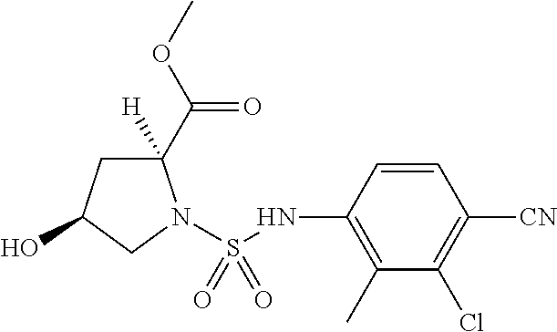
C1(C(OC)=O)([H])CC(O)CN1S(NC1=C(C)C(Cl)=C([CN])C=C1)(=O)=O
